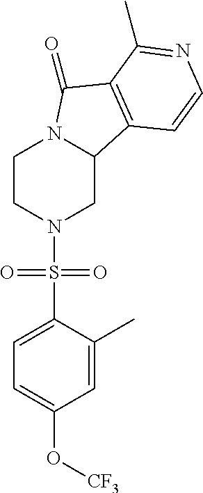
C1CN(S(C2=CC=C(O[CF3])C=C2C)(=O)=O)CC2N1C(=O)C1=C2C=CN=C1C
